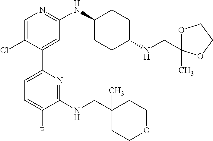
C1=C(Cl)C(C2=CC=C(F)C(NCC3(C)CCOCC3)=N2)=CC(NC2CCC(NCC3(C)OCCO3)CC2)=N1
